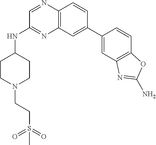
C1(NC2CCN(CCS(=O)(=O)C)CC2)=NC2=C(N=C1)C=CC(C1=CC3=C(C=C1)OC(N)=N3)=C2
